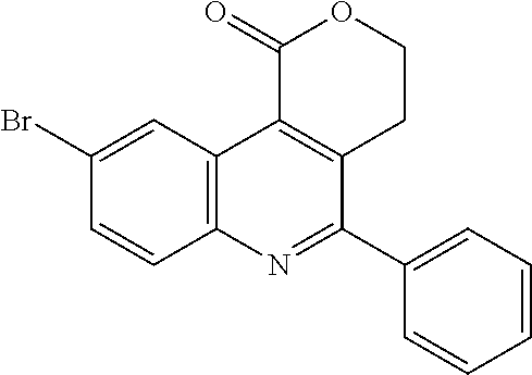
O1C(=O)C2=C(C(C3=CC=CC=C3)=NC3=C2C=C(Br)C=C3)CC1
